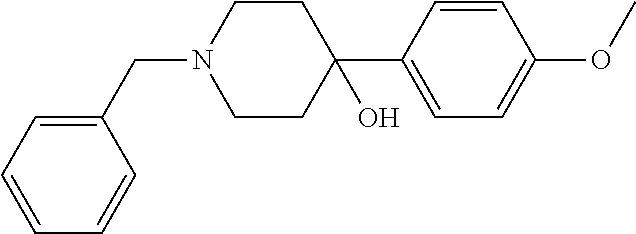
C1CN(CC2=CC=CC=C2)CCC1(C1=CC=C(OC)C=C1)O
